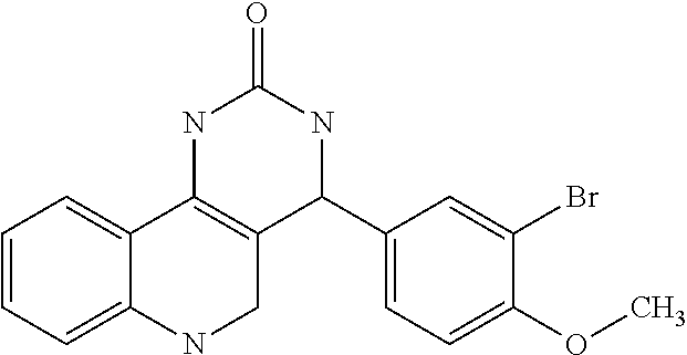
C1=CC=C2C(=C1)C1=C(CN2)C(C2=CC=C(OC)C(Br)=C2)NC(=O)N1
